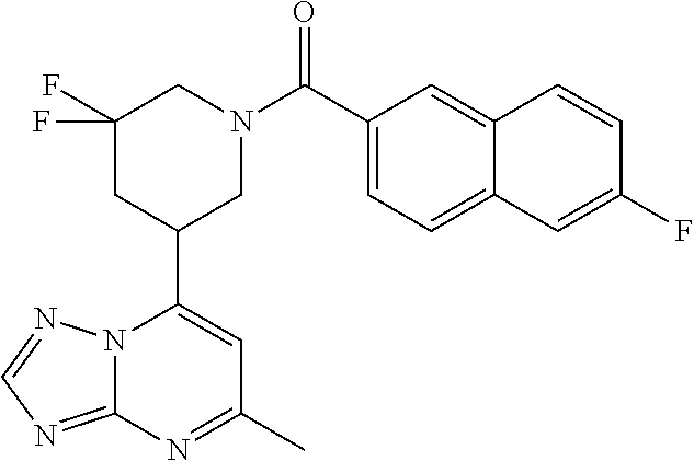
N12C(=NC=N1)N=C(C)C=C2C1CN(C(=O)C2=CC=C3C(=C2)C=CC(F)=C3)CC(F)(F)C1
